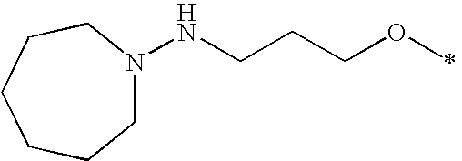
C1N(NCCCOC)CCCCC1
